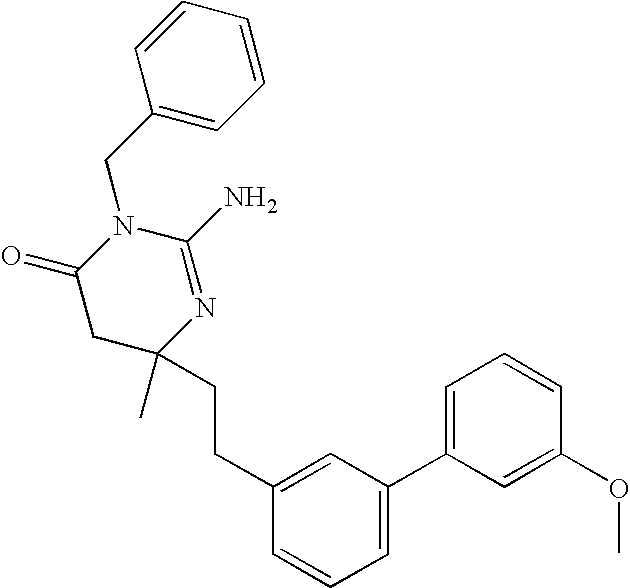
C1=C(C2=CC=CC(CCC3(C)CC(=O)N(CC4=CC=CC=C4)C(N)=N3)=C2)C=C(OC)C=C1
